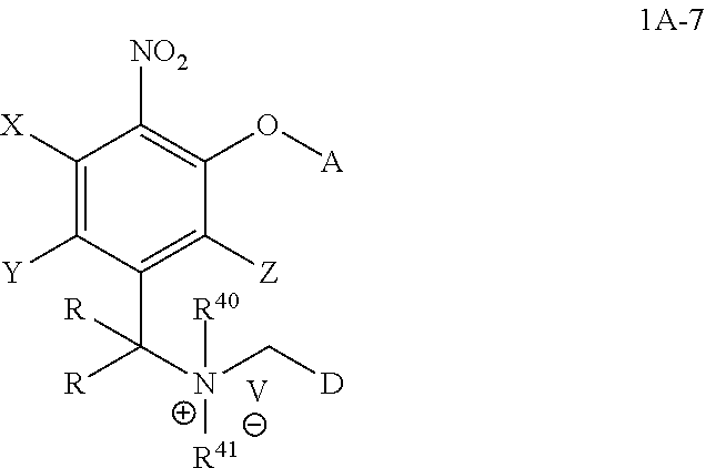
[R41][N+](C(C1=C([Z])C(O[A])=C([NO2])C([X])=C1[Y])([R])[R])(C[D])[R40].[V]
